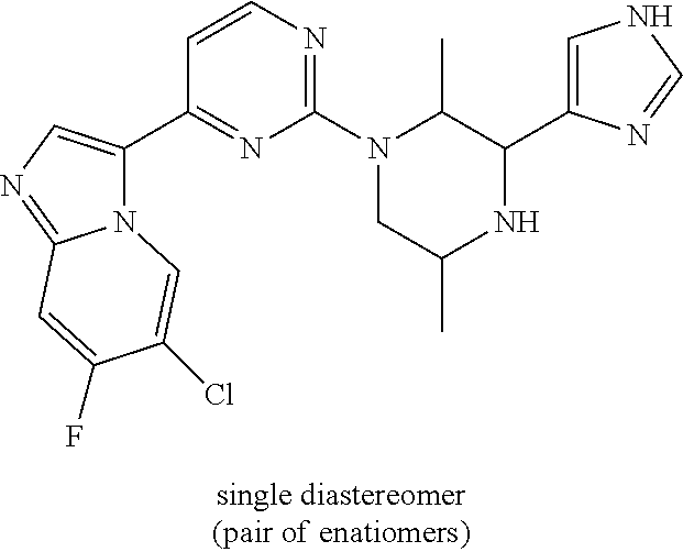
C1(C2C(C)N(C3=NC=CC(C4=CN=C5N4C=C(Cl)C(F)=C5)=N3)CC(C)N2)=CNC=N1
